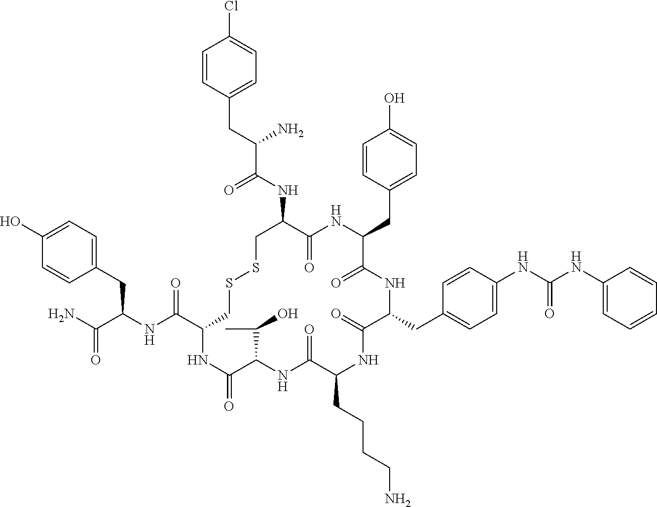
C1=C(O)C=CC(CC(NC(C2CSSCC(NC(C(CC3=CC=C(Cl)C=C3)N)=O)C(=O)NC(CC3=CC=C(O)C=C3)C(=O)NC(CC3=CC=C(NC(NC4=CC=CC=C4)=O)C=C3)C(=O)NC(CCCCN)C(=O)NC(C(C)O)C(=O)N2)=O)C(N)=O)=C1
